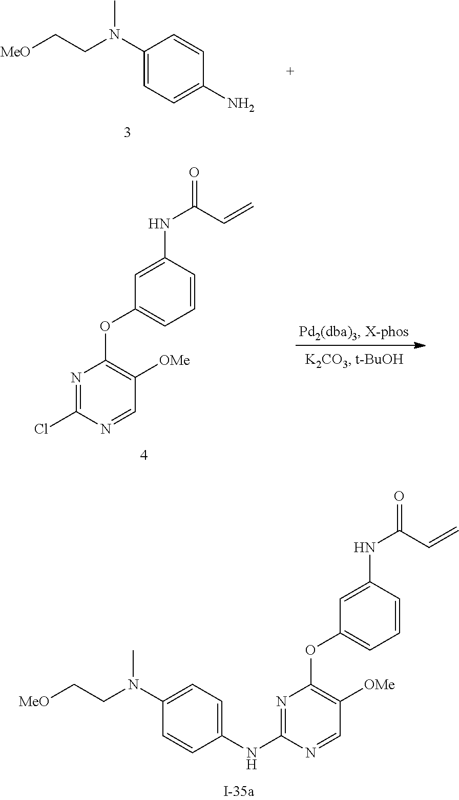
C1(N(CC[MeO])C)=CC=C(N)C=C1.N1=C(Cl)N=CC([OMe])=C1OC1=CC=CC(NC(=O)C=C)=C1.N1=C(NC2=CC=C(N(CC[MeO])C)C=C2)N=CC([OMe])=C1OC1=CC=CC(NC(=O)C=C)=C1
